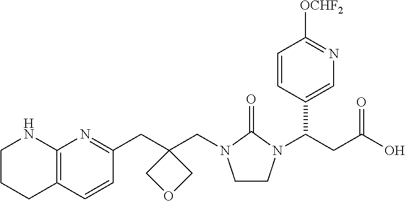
C1CCC2=C(N1)N=C(CC1(CN3CCN(C(CC(O)=O)C4=CN=C([OCHF2])C=C4)C3=O)COC1)C=C2
